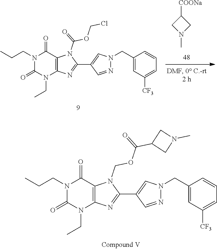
C1([COONa])CN(C)C1.N1(CC)C(=O)N(CCC)C(=O)C2=C1N=C(C1=CN(CC3=CC([CF3])=CC=C3)N=C1)N2C(=O)OCCl.N1(CC)C(=O)N(CCC)C(=O)C2=C1N=C(C1=CN(CC3=CC([CF3])=CC=C3)N=C1)N2COC(C1CN(C)C1)=O
